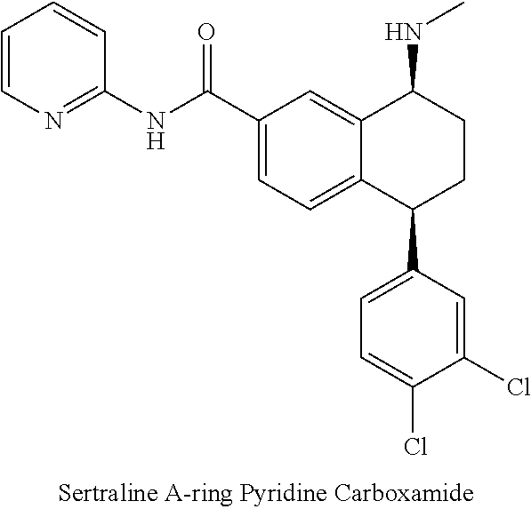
C12=CC(C(NC3=NC=CC=C3)=O)=CC=C1C(C1=CC=C(Cl)C(Cl)=C1)CCC2NC
